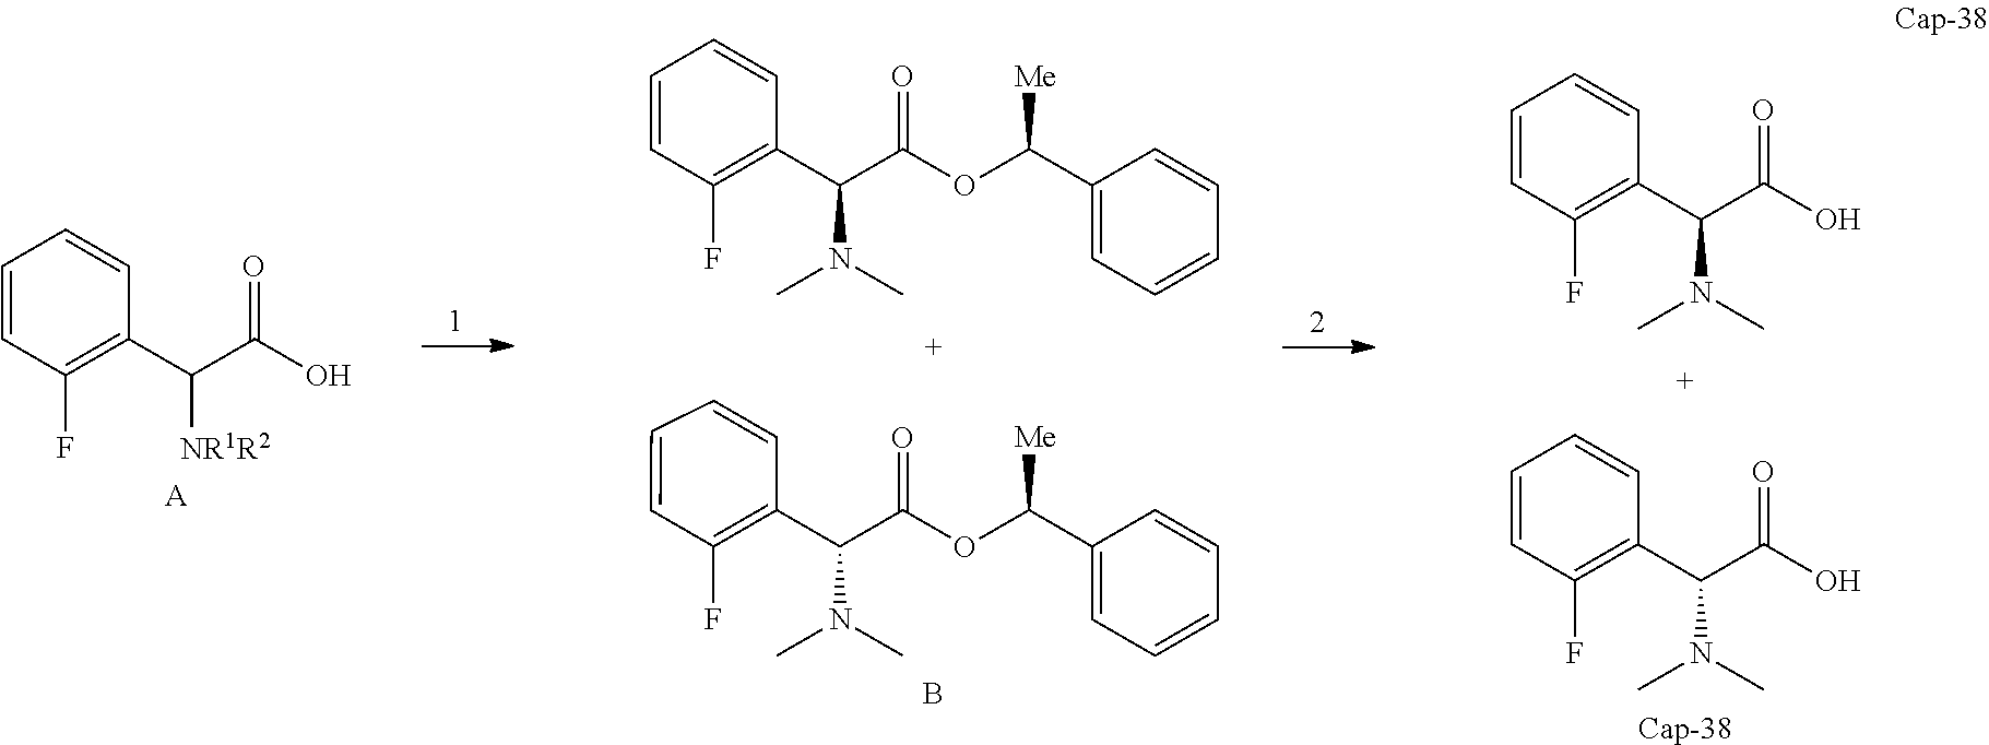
C1=CC(F)=C(C(C(O)=O)[NR1R2])C=C1.[A].C1=CC(F)=C(C(C(OC(C2=CC=CC=C2)[Me])=O)N(C)C)C=C1.B.C1=CC(F)=C(C(C(OC(C2=CC=CC=C2)[Me])=O)N(C)C)C=C1.C1=CC(F)=C(C(C(O)=O)N(C)C)C=C1.C1=CC(F)=C(C(C(O)=O)N(C)C)C=C1.[Cap-38]
